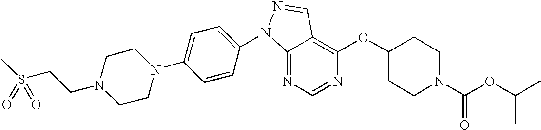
C12=NC=NC(OC3CCN(C(OC(C)C)=O)CC3)=C1C=NN2C1=CC=C(N2CCN(CCS(C)(=O)=O)CC2)C=C1
